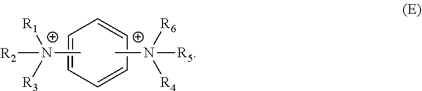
C1=C[C+]=CC=C1.C[N+]([R3])([R1])[R2].CN([R4])([R6])[R5]
